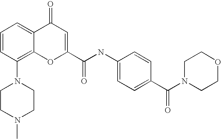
C1CN(C)CCN1C1=C2C(=CC=C1)C(=O)C=C(C(NC1=CC=C(C(N3CCOCC3)=O)C=C1)=O)O2
